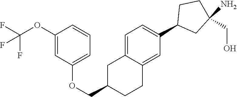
C1=C2C(=CC(C3CC(N)(CO)CC3)=C1)CCC(COC1=CC=CC(OC(F)(F)F)=C1)C2
